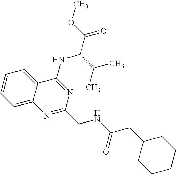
C1=CC=C2C(=C1)C(NC(C(C)C)C(=O)OC)=NC(CNC(=O)CC1CCCCC1)=N2
